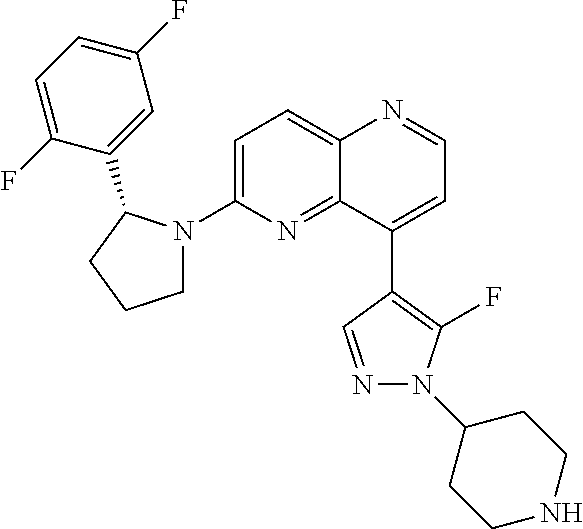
C12=CC=C(N3CCCC3C3=CC(F)=CC=C3F)N=C1C(C1=C(F)N(C3CCNCC3)N=C1)=CC=N2
